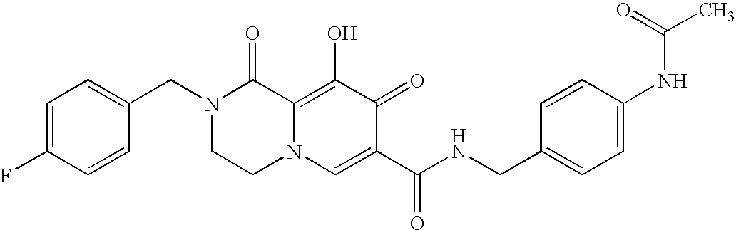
C1=C(F)C=CC(CN2CCN3C(=C(O)C(=O)C(C(=O)NCC4=CC=C(NC(C)=O)C=C4)=C3)C2=O)=C1
